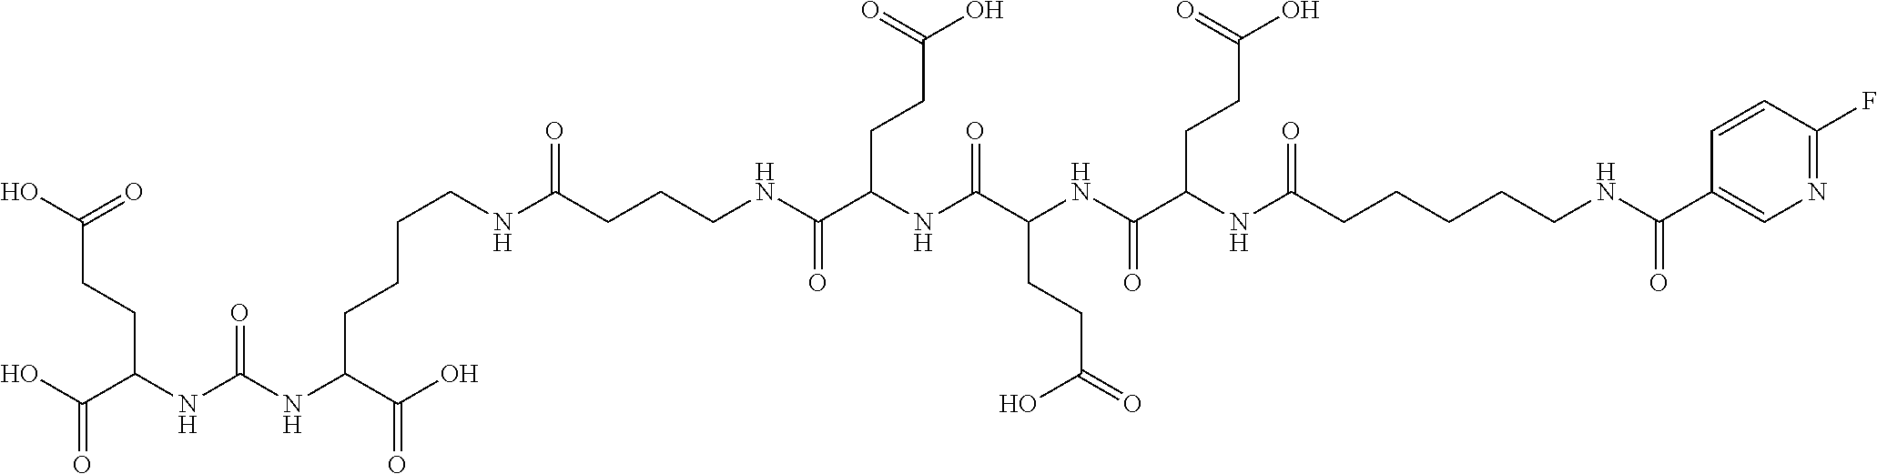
C(CNC(CCCNC(C(NC(C(NC(C(NC(CCCCCNC(C1=CN=C(F)C=C1)=O)=O)CCC(O)=O)=O)CCC(=O)O)=O)CCC(O)=O)=O)=O)CCC(NC(NC(C(O)=O)CCC(O)=O)=O)C(O)=O
